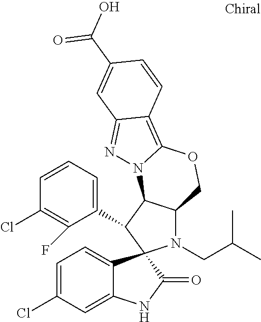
C1=CC=C(C2C3C(N(CC(C)C)C24C2=CC=C(Cl)C=C2NC4=O)COC2=C4C(=NN32)C=C(C(O)=O)C=C4)C(F)=C1Cl
